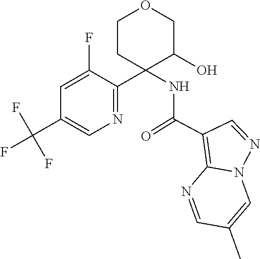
C1=NC2=C(C(=O)NC3(C4=NC=C(C(F)(F)F)C=C4F)CCOCC3O)C=NN2C=C1C
